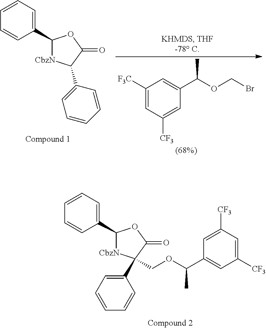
C1=CC=CC(C2[CbzN]C(C3=CC=CC=C3)C(=O)O2)=C1.C1([F3C])=CC([CF3])=CC(C(OCBr)C)=C1.C1=CC=CC(C2[CbzN]C(COC(C3=CC([CF3])=CC([CF3])=C3)C)(C3=CC=CC=C3)C(=O)O2)=C1
